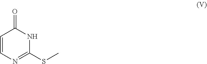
C1=CN=C(SC)NC1=O
